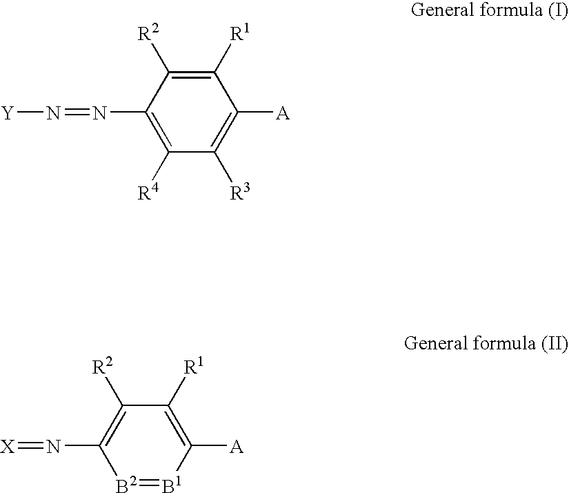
C1(N=N[Y])=C([R4])C([R3])=C([A])C([R1])=C1[R2].C1(N=[X])=C([R2])C([R1])=C([A])[B1]=[B2]1
